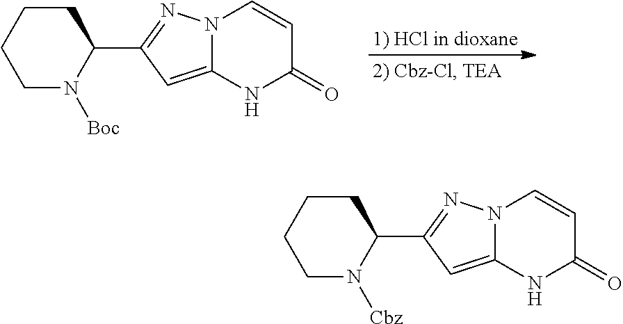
C1CCC(C2=NN3C(=C2)NC(=O)C=C3)N([Cbz])C1.C1CCC(C2=NN3C(=C2)NC(=O)C=C3)N([Boc])C1
